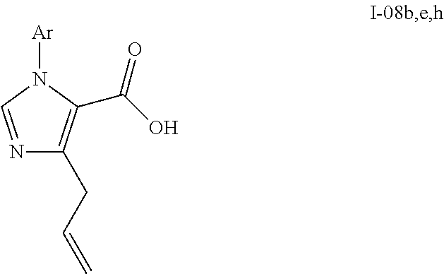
N1=CN([Ar])C(C(O)=O)=C1CC=C
